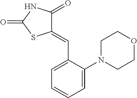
C1(=CC2=CC=CC=C2N2CCOCC2)C(=O)NC(=O)S1
